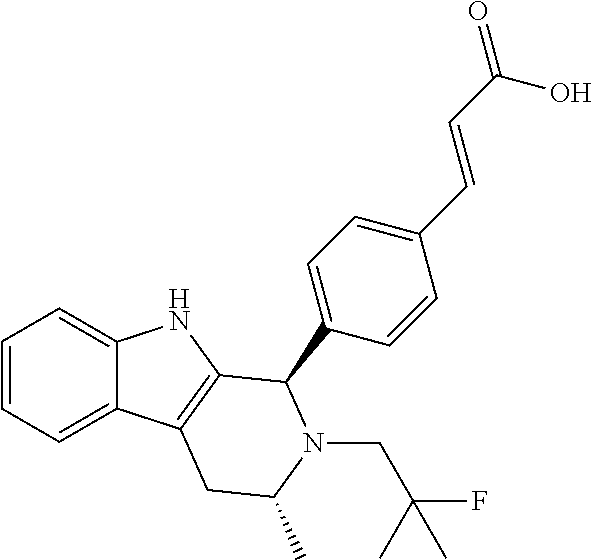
C1=CC=C2C(=C1)NC1=C2CC(C)N(CC(F)(C)C)C1C1=CC=C(C=CC(=O)O)C=C1
